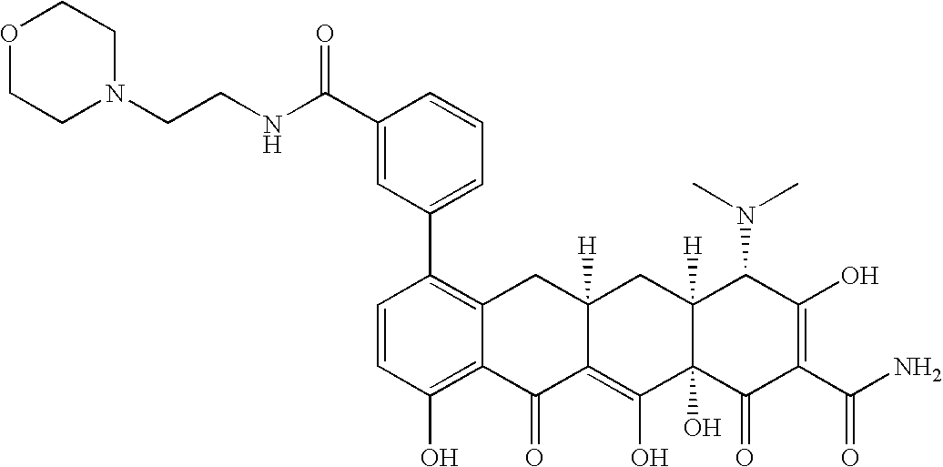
C1=CC(O)=C2C(=C1C1=CC=CC(C(NCCN3CCOCC3)=O)=C1)CC1([H])C(=C(O)C3(O)C([H])(C1)C(N(C)C)C(O)=C(C(N)=O)C3=O)C2=O
